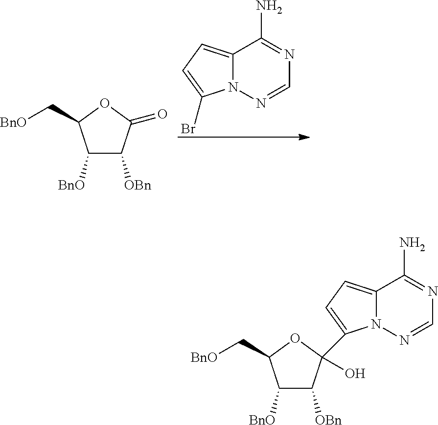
C12=CC=C(C3(O)C([OBn])C([BnO])C(C[BnO])O3)N1N=CN=C2N.C1([BnO])C([OBn])C(=O)OC1C[BnO].C12=CC=C(Br)N1N=CN=C2N
